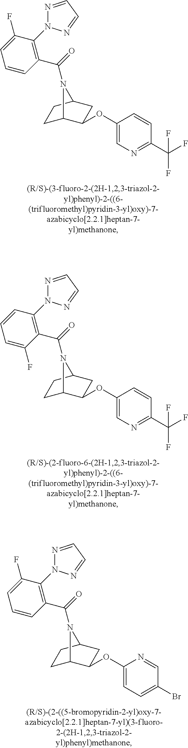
C1C2C(OC3=CN=C(C(F)(F)F)C=C3)CC(C1)N2C(=O)C1=C(N2N=CC=N2)C(F)=CC=C1.C1C2C(OC3=CN=C(C(F)(F)F)C=C3)CC(C1)N2C(=O)C1=C(N2N=CC=N2)C=CC=C1F.C1C2C(OC3=CC=C(Br)C=N3)CC(C1)N2C(=O)C1=C(N2N=CC=N2)C(F)=CC=C1
